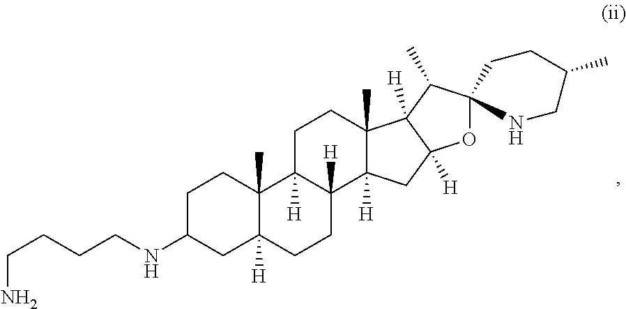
O1C2(C(C)C3([H])C1([H])CC1([H])C3(C)CCC3([H])C1([H])CCC1([H])C3(C)CCC(NCCCCN)C1)CCC(C)CN2
